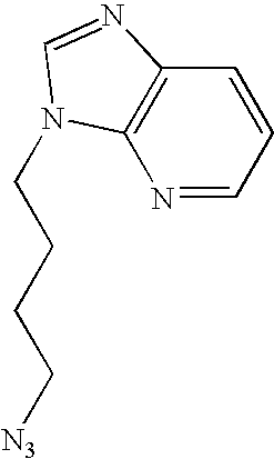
C12=C(N=CC=C1)N(CCCC[N3])C=N2
